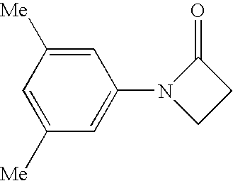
C1([Me])=CC([Me])=CC(N2CCC2=O)=C1
